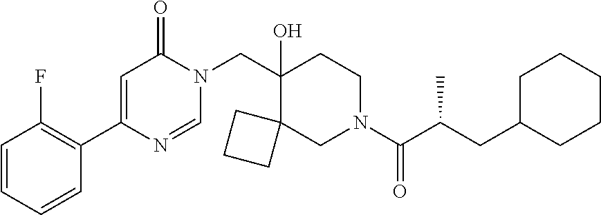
N1(CC2(O)C3(CN(C(=O)C(CC4CCCCC4)C)CC2)CCC3)C(=O)C=C(C2=C(F)C=CC=C2)N=C1
